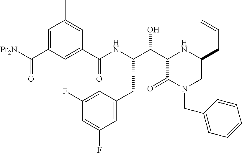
O=C([Pr2N])C1=CC(C)=CC(C(NC(CC2=CC(F)=CC(F)=C2)C(C2C(=O)N(CC3=CC=CC=C3)CC(CC=C)N2)O)=O)=C1
